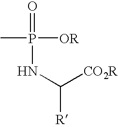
CP(=O)(NC([R])[CO2R])[OR]
